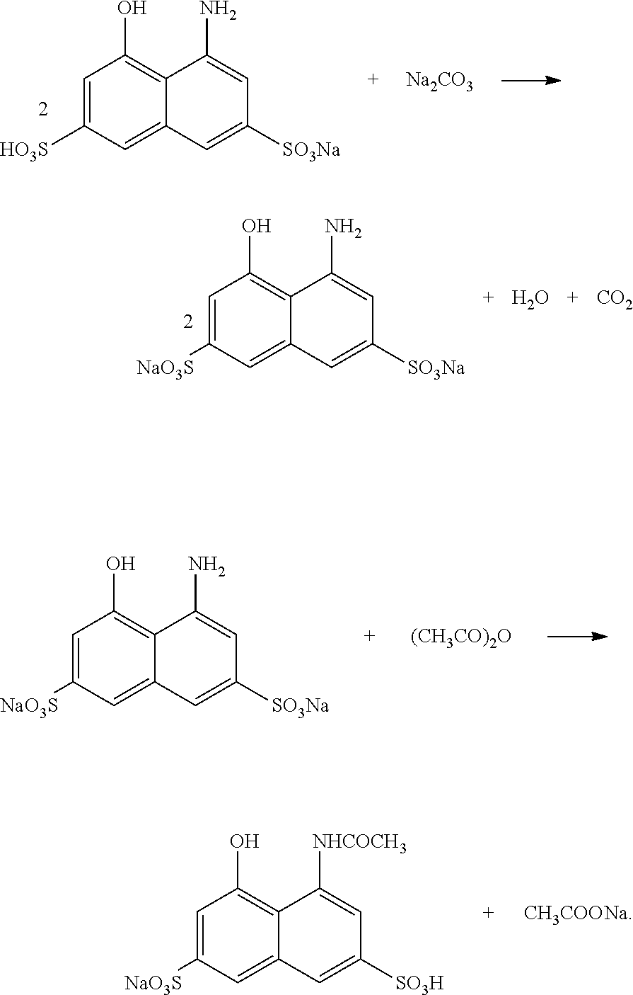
C1=C([NaO3S])C=C2C(=C1O)C(N)=CC([SO3Na])=C2.O.[CO2].C1=C([HO3S])C=C2C(=C1O)C(N)=CC([SO3Na])=C2.[Na2CO3].C1=C([NaO3S])C=C2C(=C1O)C(N)=CC([SO3Na])=C2.[(CH3CO)2O].C1=C([NaO3S])C=C2C(=C1O)C([NHCOCH3])=CC([SO3H])=C2.[CH3COONa]
